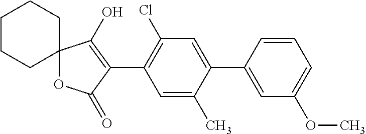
C12(OC(=O)C(C3=C(Cl)C=C(C4=CC(OC)=CC=C4)C(C)=C3)=C1O)CCCCC2
